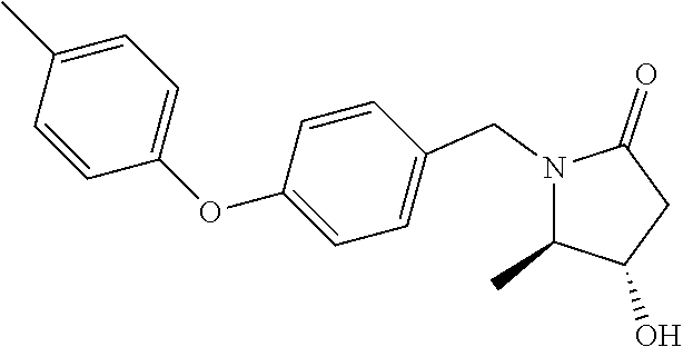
N1(CC2=CC=C(OC3=CC=C(C)C=C3)C=C2)C(C)C(O)CC1=O
